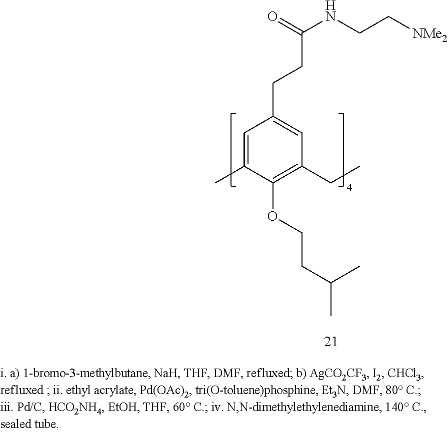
C1=C(C)C(OCCC(C)C)=C(CC)C=C1CCC(NCC[NMe2])=O
